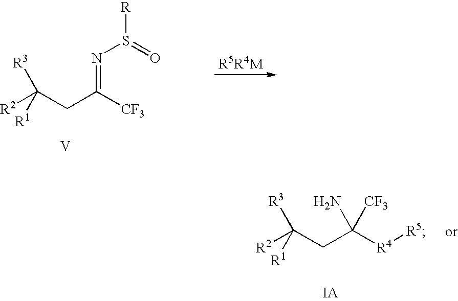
[R2]C(CC([CF3])=NS(=O)[R])([R3])[R1].[V].[R3]C([R2])(CC([R4][R5])(N)[CF3])[R1]
